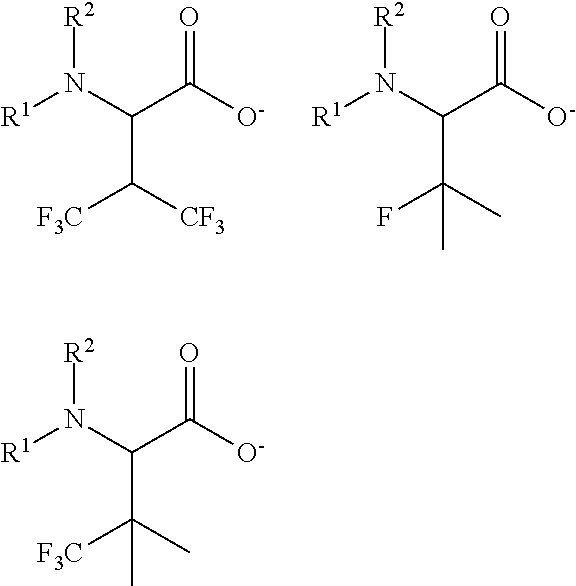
[R1]N(C(C([O-])=O)C([CF3])[F3C])[R2].[R1]N(C(C([O-])=O)C(C)(F)C)[R2].[R1]N(C(C([O-])=O)C(C)([F3C])C)[R2]
